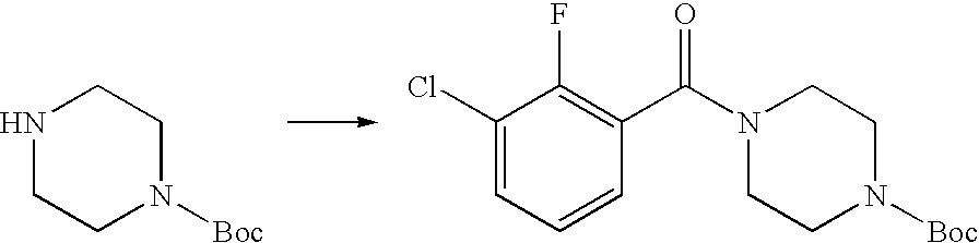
[Boc]N1CCN(C(C2=C(F)C(Cl)=CC=C2)=O)CC1.[Boc]N1CCNCC1
